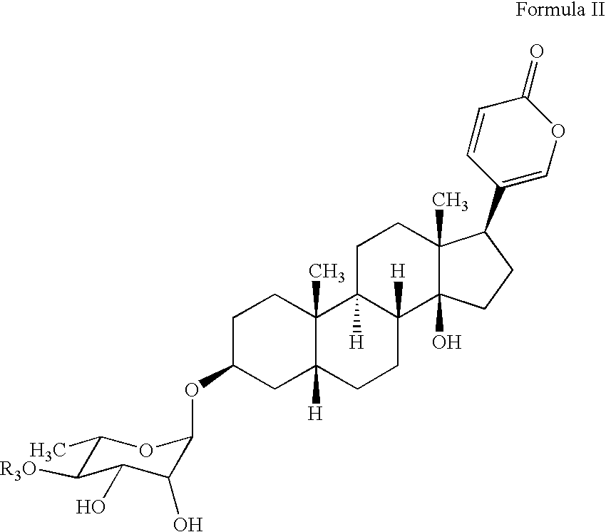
C1C2([H])C(C)(CCC1OC1C(O)C(O)C([R3O])C(C)O1)C1([H])C([H])(CC2)C2(O)C(C)(CC1)C(C1=COC(=O)C=C1)CC2
